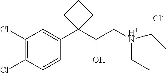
[Cl-].C1(Cl)=C(Cl)C=CC(C2(C(C[H+N](CC)CC)O)CCC2)=C1
